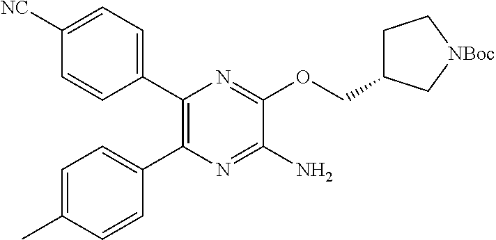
C1=C([NC])C=CC(C2=C(C3=CC=C(C)C=C3)N=C(N)C(OCC3CC[NBoc]C3)=N2)=C1
